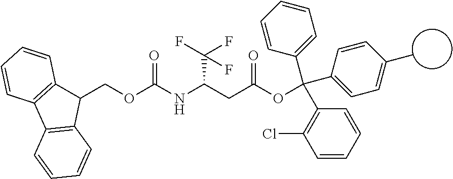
C12=C(C3=C(C1COC(NC(CC(OC(C1=CC=CC=C1)(C1=C(Cl)C=CC=C1)C1=CC=C(C)C=C1)=O)C(F)(F)F)=O)C=CC=C3)C=CC=C2
